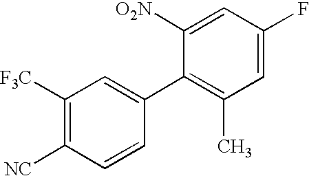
C1([F3C])=C([NC])C=CC(C2=C(C)C=C(F)C=C2[O2N])=C1
